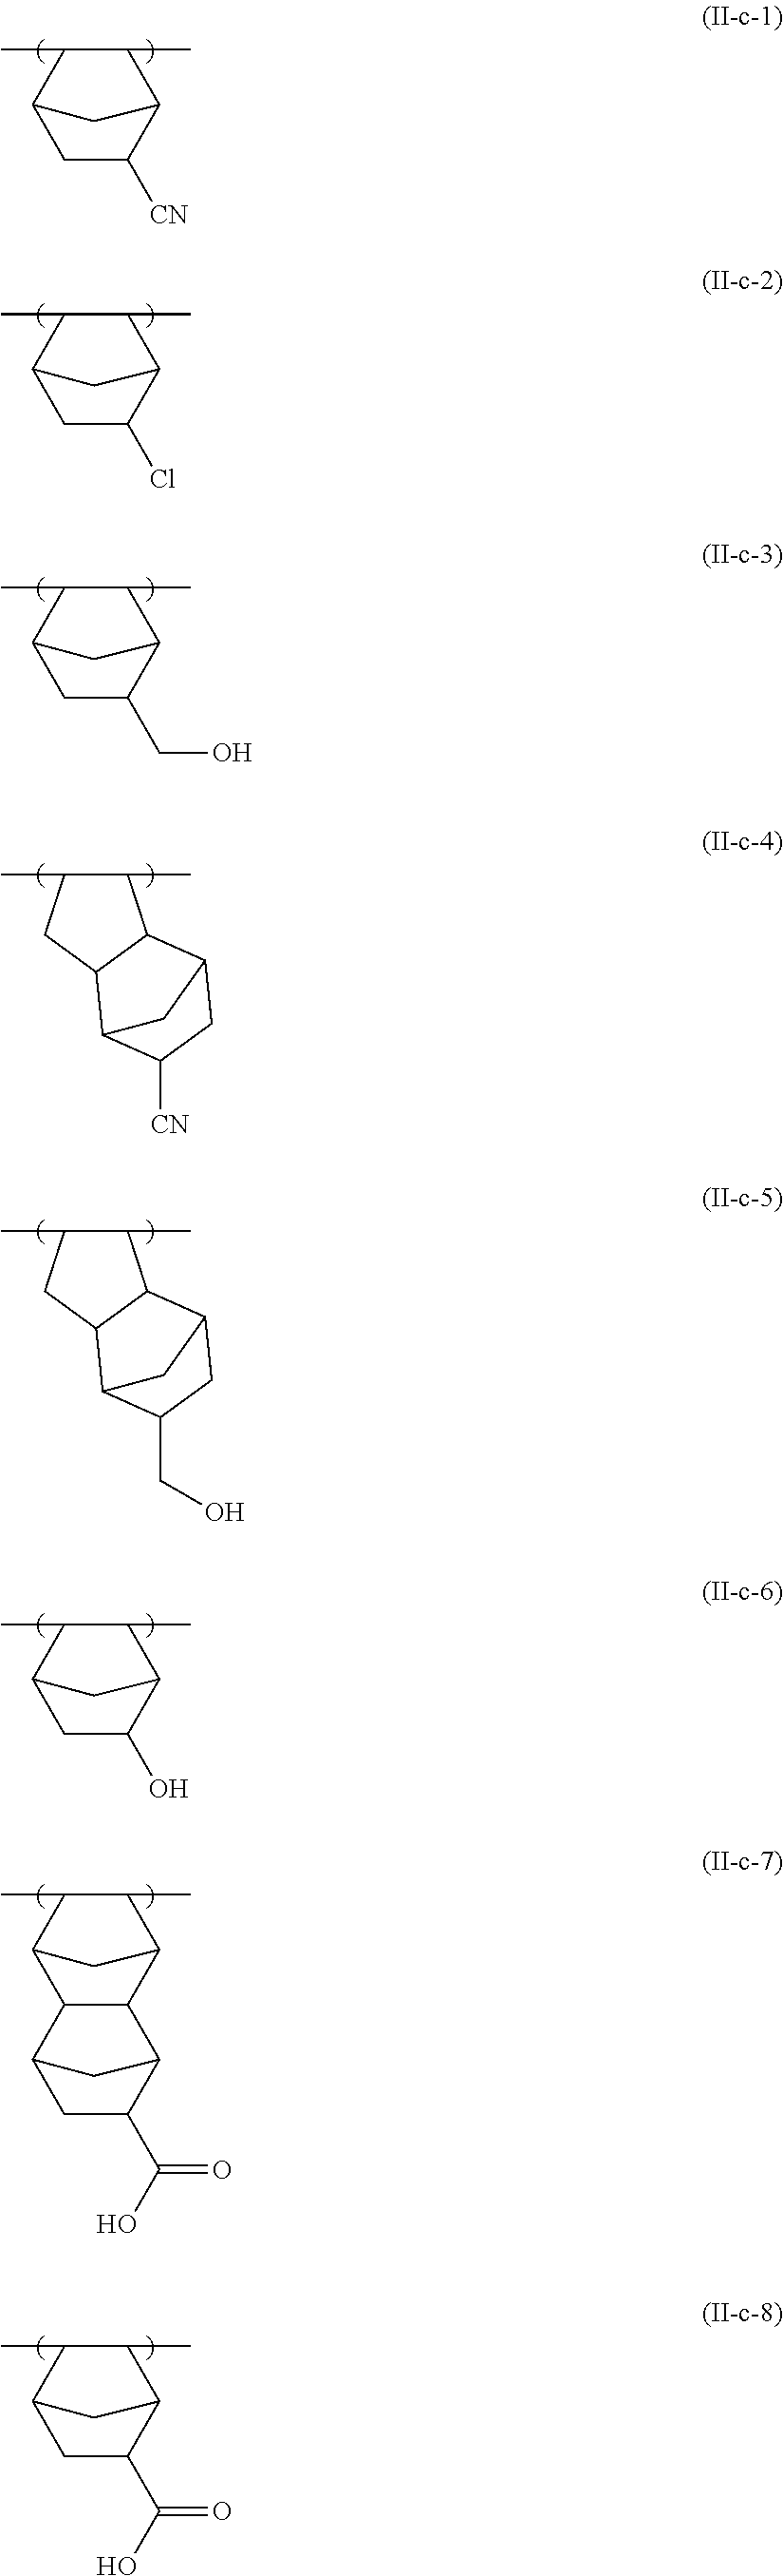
C1C([CN])C2C(C)C(C)C1C2.C1C(Cl)C2C(C)C(C)C1C2.C1C(CO)C2C(C)C(C)C1C2.C1(C)C(C)CC2C1C1CC([CN])C2C1.C1(C)C(C)CC2C1C1CC(CO)C2C1.C1C(O)C2C(C)C(C)C1C2.C12C(C3C(C)C(C)C1C3)C1C(C(O)=O)CC2C1.C1C(C(=O)O)C2C(C)C(C)C1C2
